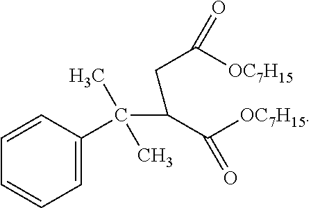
C1=C(C(C(C([OC7H15])=O)CC([OC7H15])=O)(C)C)C=CC=C1
